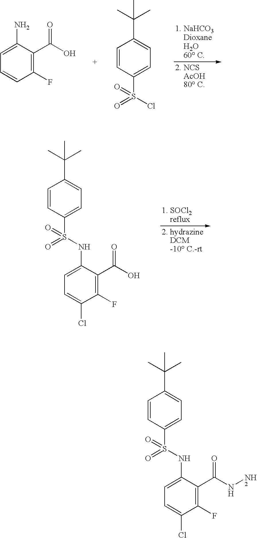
C1=CC(S(=O)(NC2=CC=C(Cl)C(F)=C2C(=O)O)=O)=CC=C1C(C)(C)C.[1. NaHCO3    Dioxane    H2O    60 C].[2. NCS    AcOH    80 C].C1=C(N)C(C(=O)O)=C(F)C=C1.C1=CC(S(=O)(Cl)=O)=CC=C1C(C)(C)C.C1=CC(S(=O)(NC2=CC=C(Cl)C(F)=C2C(=O)N[NH2])=O)=CC=C1C(C)(C)C
